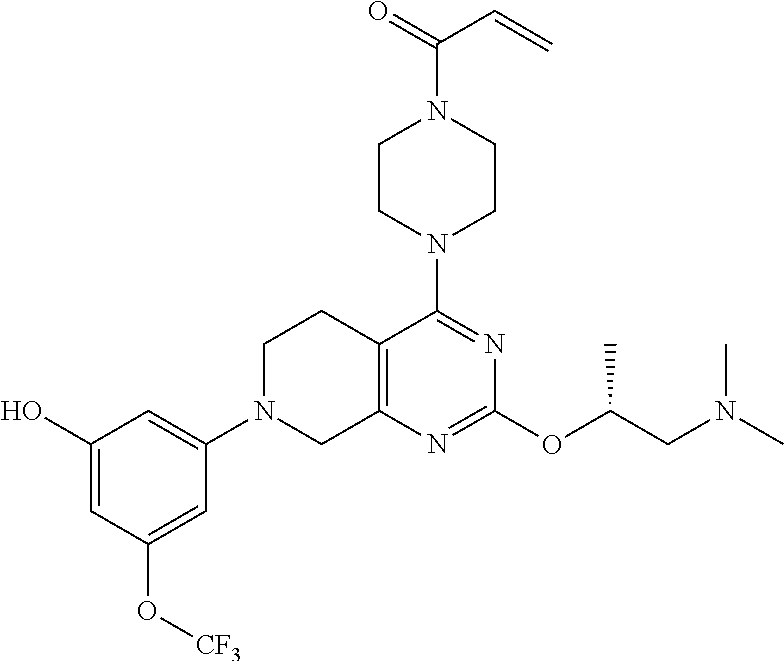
C12=C(N=C(OC(CN(C)C)C)N=C1N1CCN(C(=O)C=C)CC1)CN(C1=CC(O)=CC(O[CF3])=C1)CC2
